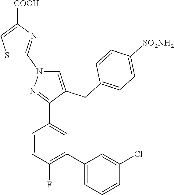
C1=CC(F)=C(C2=CC=CC(Cl)=C2)C=C1C1=NN(C2=NC([COOH])=CS2)C=C1CC1=CC=C([SO2NH2])C=C1
